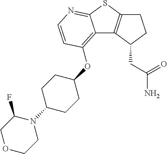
C12=C(C(CC(N)=O)CC1)C1=C(OC3CCC(N4CCOCC4F)CC3)C=CN=C1S2
